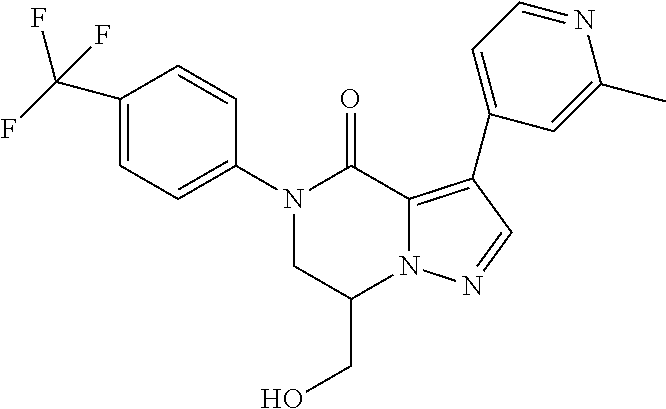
N1(C2=CC=C(C(F)(F)F)C=C2)CC(CO)N2C(=C(C3=CC=NC(C)=C3)C=N2)C1=O
